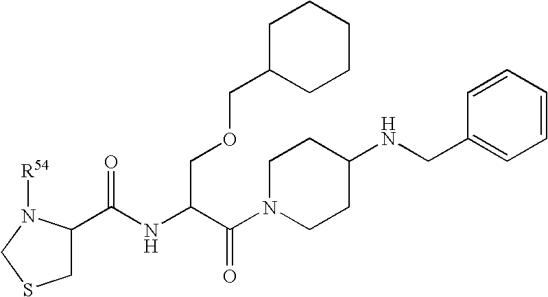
C1(C(NC(C(N2CCC(NCC3=CC=CC=C3)CC2)=O)COCC2CCCCC2)=O)CSCN1[R54]
